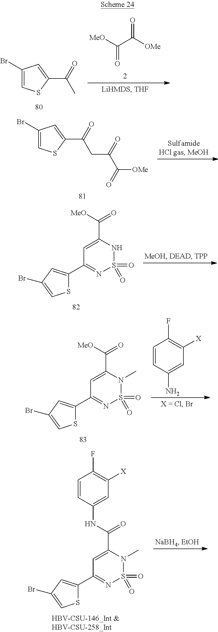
[MeO]C(C([OMe])=O)=O.C1(Br)=CSC(C(=O)C)=C1.C1(Br)=CSC(C(=O)CC(C(=O)[OMe])=O)=C1.S1C(C2=NS(=O)(=O)NC(C([MeO])=O)=C2)=CC(Br)=C1.S1C(C2=NS(=O)(=O)N(C)C(C([MeO])=O)=C2)=CC(Br)=C1.C1=CC(N)=CC([X])=C1F.S1C(C2=NS(=O)(=O)N(C)C(C(NC3=CC([X])=C(F)C=C3)=O)=C2)=CC(Br)=C1
